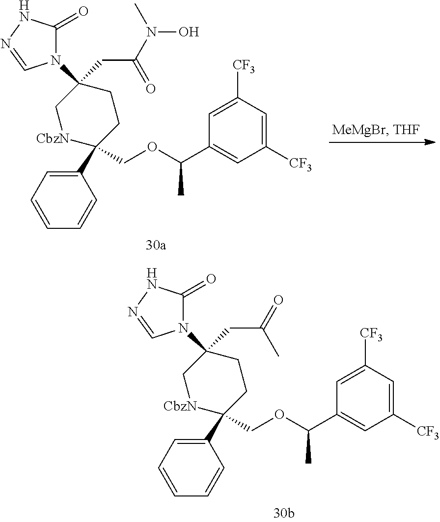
C1(C2(COC(C3=CC([CF3])=CC([CF3])=C3)C)CCC(N3C(=O)NN=C3)(CC(N(C)O)=O)C[CbzN]2)=CC=CC=C1.C1(C2(COC(C3=CC([CF3])=CC([CF3])=C3)C)CCC(N3C(=O)NN=C3)(CC(=O)C)C[CbzN]2)=CC=CC=C1
